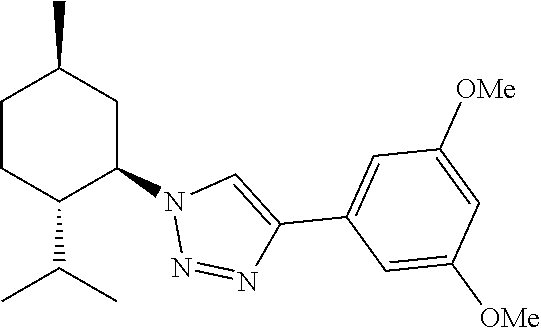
C1CC(C(C)C)C(N2N=NC(C3=CC([OMe])=CC([OMe])=C3)=C2)CC1C
